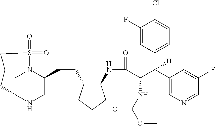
C1C2NCC(CCC3C(NC(=O)C(C(C4=CN=CC(F)=C4)(C4=CC=C(Cl)C(F)=C4)[H])NC(OC)=O)CCC3)N1S(=O)(=O)CCC2
